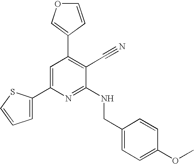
C1(C2=CC=CS2)=CC(C2=COC=C2)=C(C#N)C(NCC2=CC=C(OC)C=C2)=N1
